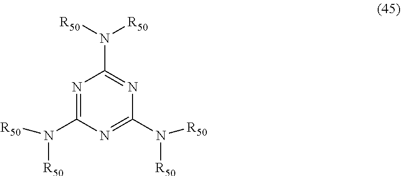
N1=C(N([R50])[R50])N=C(N([R50])[R50])N=C1N([R50])[R50]
